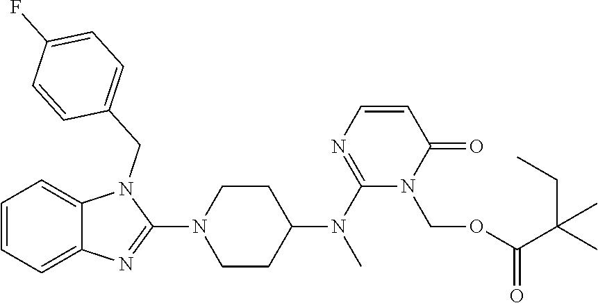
C1=CC=C2C(=C1)N(CC1=CC=C(F)C=C1)C(N1CCC(N(C3=NC=CC(=O)N3COC(=O)C(CC)(C)C)C)CC1)=N2
